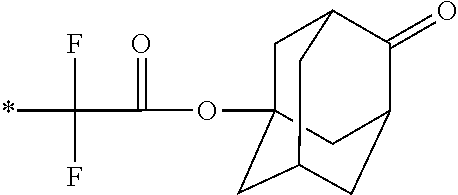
O(C(=O)C(F)(*)F)C12CC3C(=O)C(CC(C1)C3)C2
